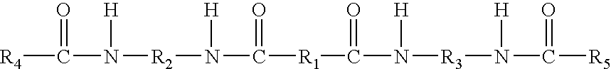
[R4]C(N([H])[R2]N([H])C([R1]C(N([H])[R3]N([H])C(=O)[R5])=O)=O)=O
